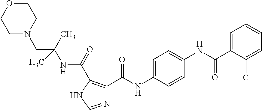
N1=CNC(C(NC(CN2CCOCC2)(C)C)=O)=C1C(NC1=CC=C(NC(C2=CC=CC=C2Cl)=O)C=C1)=O
